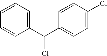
C1=CC=CC(C(C2=CC=C(Cl)C=C2)Cl)=C1
